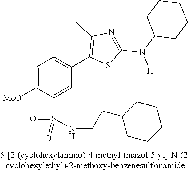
C1=C([OMe])C(S(NCCC2CCCCC2)(=O)=O)=CC(C2=C(C)N=C(N(C3CCCCC3)[H])S2)=C1
